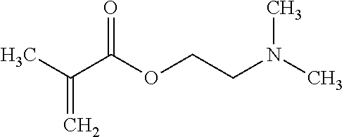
O=C(OCCN(C)C)C(C)=C
